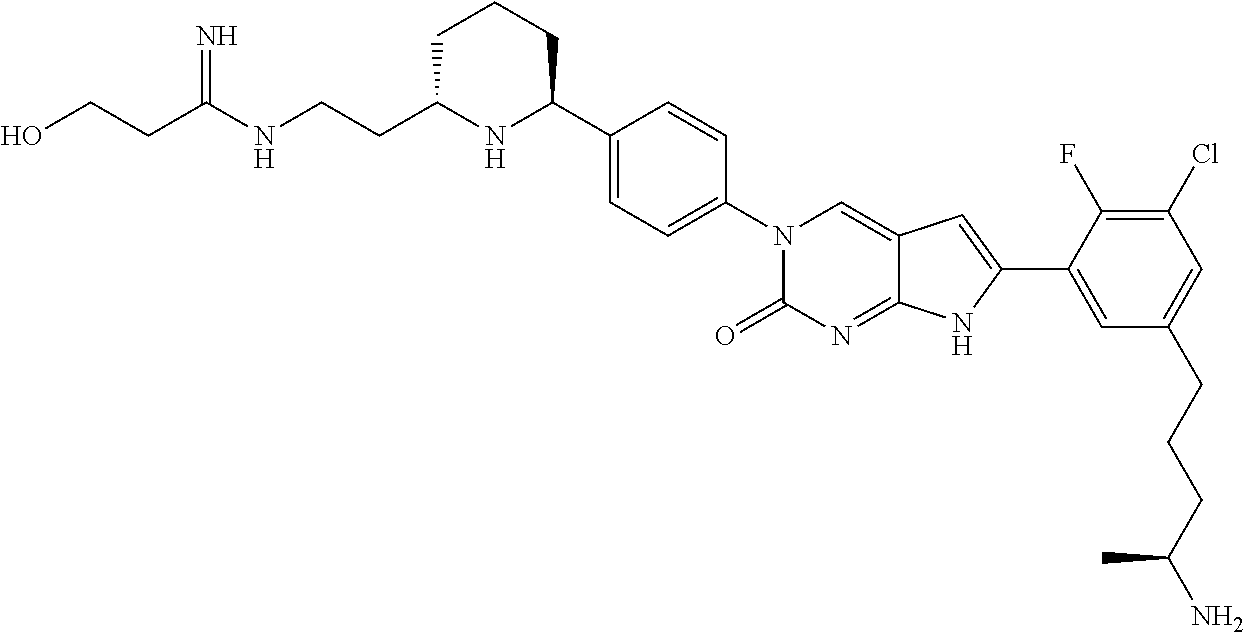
C1C(CCNC(CCO)=N)NC(C2=CC=C(N3C(=O)N=C4C(=C3)C=C(C3=CC(CCCC(N)C)=CC(Cl)=C3F)N4)C=C2)CC1
